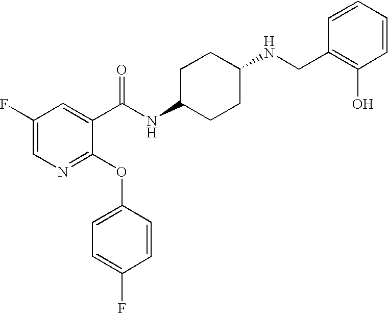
N1=C(OC2=CC=C(F)C=C2)C(C(NC2CCC(NCC3=C(O)C=CC=C3)CC2)=O)=CC(F)=C1
